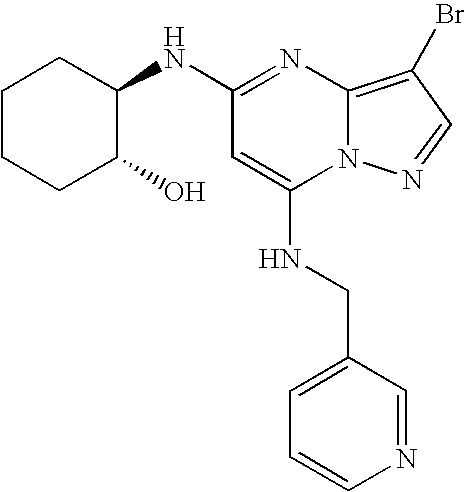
N(C1=NC2=C(Br)C=NN2C(NCC2=CC=CN=C2)=C1)C1CCCCC1O
